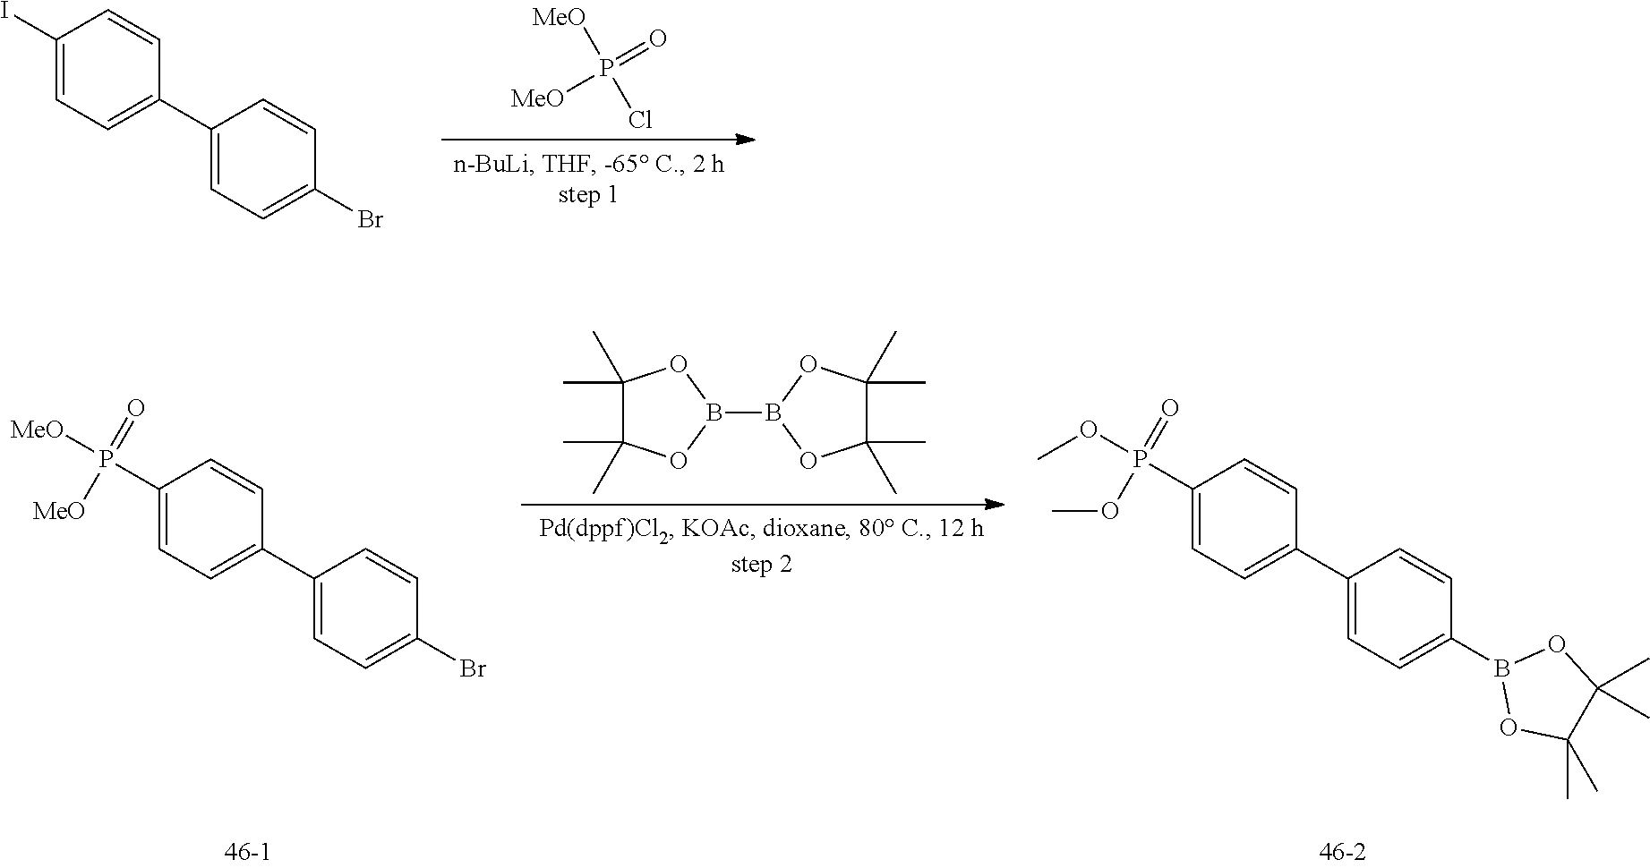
C1(I)=CC=C(C2=CC=C(Br)C=C2)C=C1.[MeO]P([MeO])(=O)Cl.C1(P(=O)([MeO])[MeO])=CC=C(C2=CC=C(Br)C=C2)C=C1.C1(P(=O)(OC)OC)=CC=C(C2=CC=C(B3OC(C)(C)C(C)(C)O3)C=C2)C=C1.B1(B2OC(C)(C)C(C)(C)O2)OC(C)(C)C(C)(C)O1
